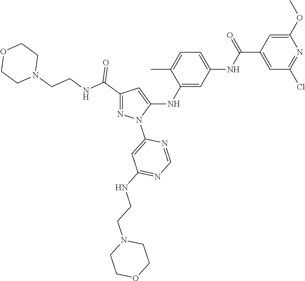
C1(C(NCCN2CCOCC2)=O)=NN(C2=CC(NCCN3CCOCC3)=NC=N2)C(NC2=CC(NC(C3=CC(Cl)=NC(OC)=C3)=O)=CC=C2C)=C1
